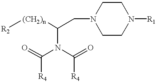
O=C(N(C(=O)[R4])C(CN1CCN([R1])CC1)[(CH2)n][R2])[R4]
